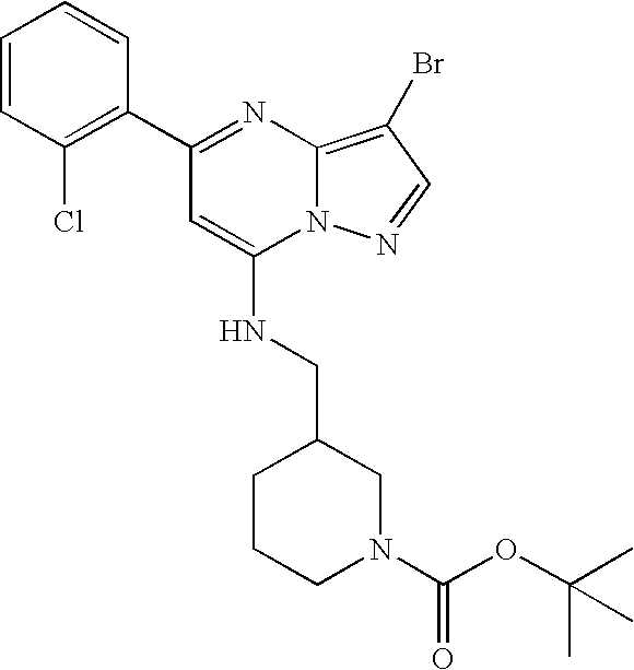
C1(C2=NC3=C(Br)C=NN3C(NCC3CCCN(C(OC(C)(C)C)=O)C3)=C2)=C(Cl)C=CC=C1
